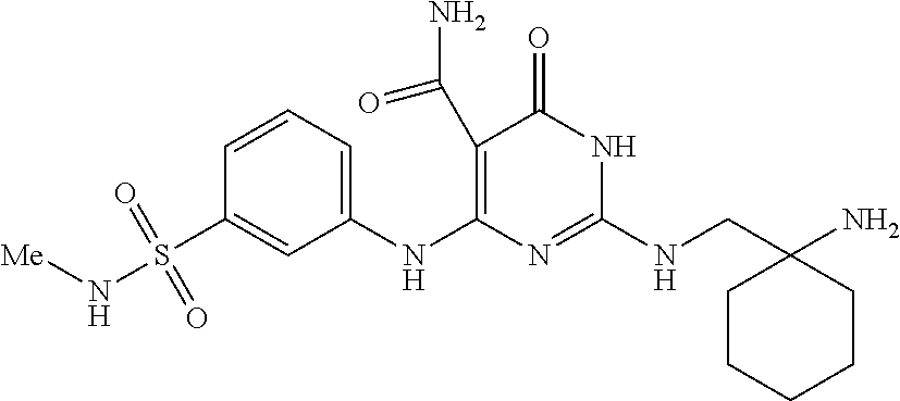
C1(C(N)=O)=C(NC2=CC=CC(S(N[Me])(=O)=O)=C2)N=C(NCC2(N)CCCCC2)NC1=O
